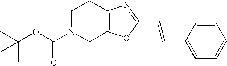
C1N(C(=O)OC(C)(C)C)CC2=C(C1)N=C(C=CC1=CC=CC=C1)O2
